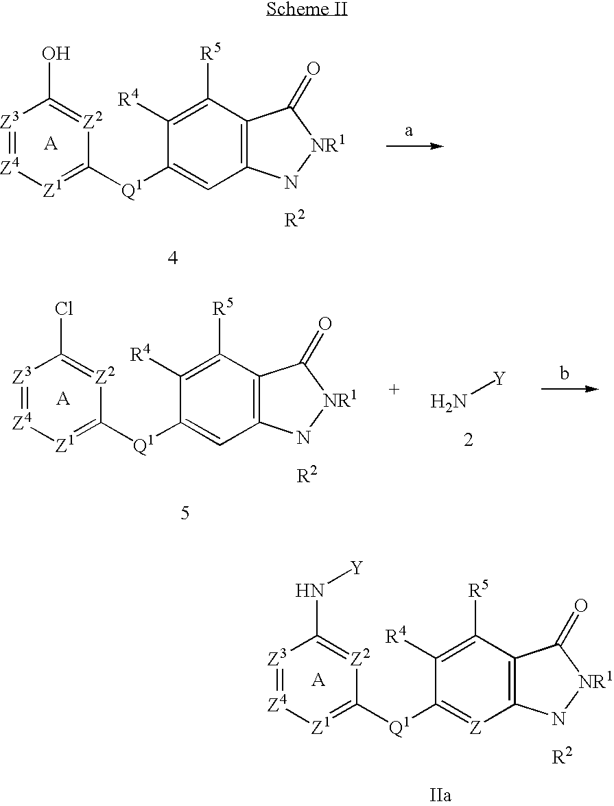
[Z3]1=[Z4][Z1]=C([Q1]C2=[Z]C3=C(C([R5])=C2[R4])C(=O)[NR1]N3)[Z2]=C1N[Y].[Z3]1=[Z4][Z1]=C([Q1]C2=CC3=C(C([R5])=C2[R4])C(=O)[NR1]N3)[Z2]=C1O.[Z3]1=[Z4][Z1]=C([Q1]C2=CC3=C(C([R5])=C2[R4])C(=O)[NR1]N3)[Z2]=C1Cl.N[Y]
